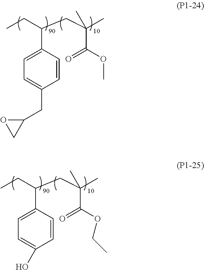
C1=CC(C(CC(C(=O)OC)(C)C)CC)=CC=C1CC1OC1.C1=CC(C(CC(C(=O)OCC)(C)C)CC)=CC=C1O
